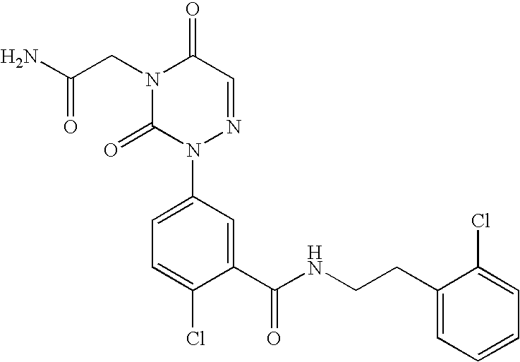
N1(CC(=O)N)C(=O)N(C2=CC=C(Cl)C(C(NCCC3=CC=CC=C3Cl)=O)=C2)N=CC1=O
